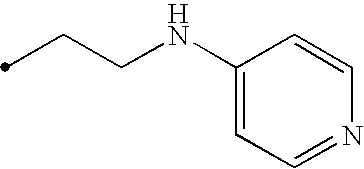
C1(NCCC)=CC=NC=C1
